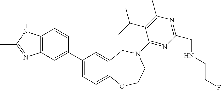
C1(C2=CC3=C(C=C2)NC(C)=N3)=CC=C2C(=C1)CN(C1=NC(CNCCF)=NC(C)=C1C(C)C)CCO2
